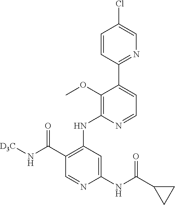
C1(NC(=O)C2CC2)=CC(NC2=C(OC)C(C3=NC=C(Cl)C=C3)=CC=N2)=C(C(=O)N[D3C])C=N1
